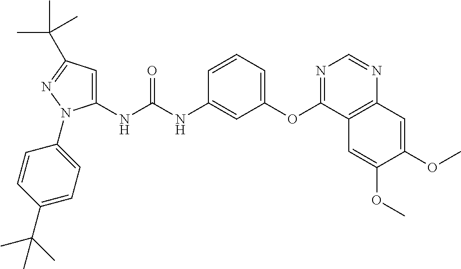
C1(NC(NC2=CC(OC3=NC=NC4=C3C=C(OC)C(OC)=C4)=CC=C2)=O)=CC(C(C)(C)C)=NN1C1=CC=C(C(C)(C)C)C=C1
